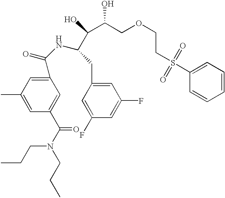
C1(C(NC(CC2=CC(F)=CC(F)=C2)C(C(O)COCCS(C2=CC=CC=C2)(=O)=O)O)=O)=CC(C)=CC(C(N(CCC)CCC)=O)=C1
